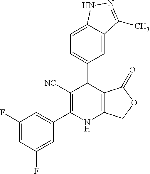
C1=C2C(=CC=C1C1C([NC])=C(C3=CC(F)=CC(F)=C3)NC3=C1C(=O)OC3)NN=C2C
